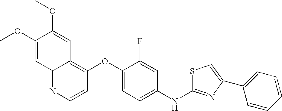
C1(OC)=CC2=NC=CC(OC3=CC=C(NC4=NC(C5=CC=CC=C5)=CS4)C=C3F)=C2C=C1OC
